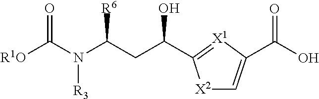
C1(C(CC(N(C([R1O])=O)[R3])[R6])O)=[X1]C(C(O)=O)=C[X2]1
